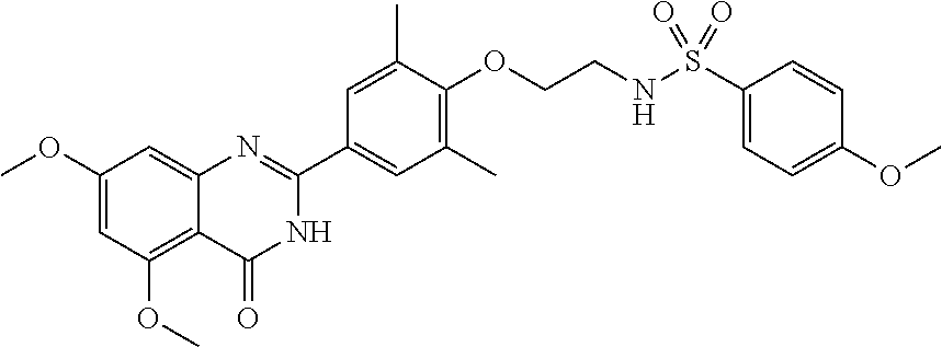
C1(OC)=CC(OC)=C2C(=C1)N=C(C1=CC(C)=C(OCCNS(C3=CC=C(OC)C=C3)(=O)=O)C(C)=C1)NC2=O
